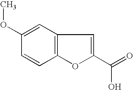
C1(OC)=CC2=C(C=C1)OC(C(=O)O)=C2
